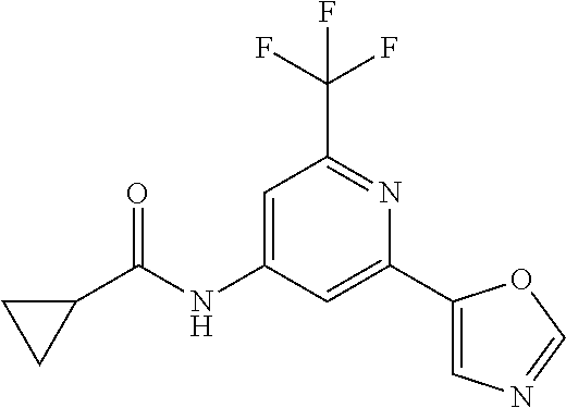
C1=C(NC(C2CC2)=O)C=C(C2=CN=CO2)N=C1C(F)(F)F
